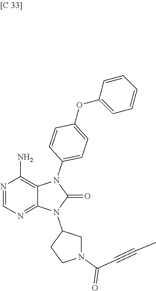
N1=CN=C2C(=C1N)N(C1=CC=C(OC3=CC=CC=C3)C=C1)C(=O)N2C1CCN(C(=O)C#CC)C1
